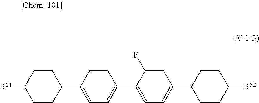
[R51]C1CCC(C2=CC=C(C3=CC=C(C4CCC([R52])CC4)C=C3F)C=C2)CC1
